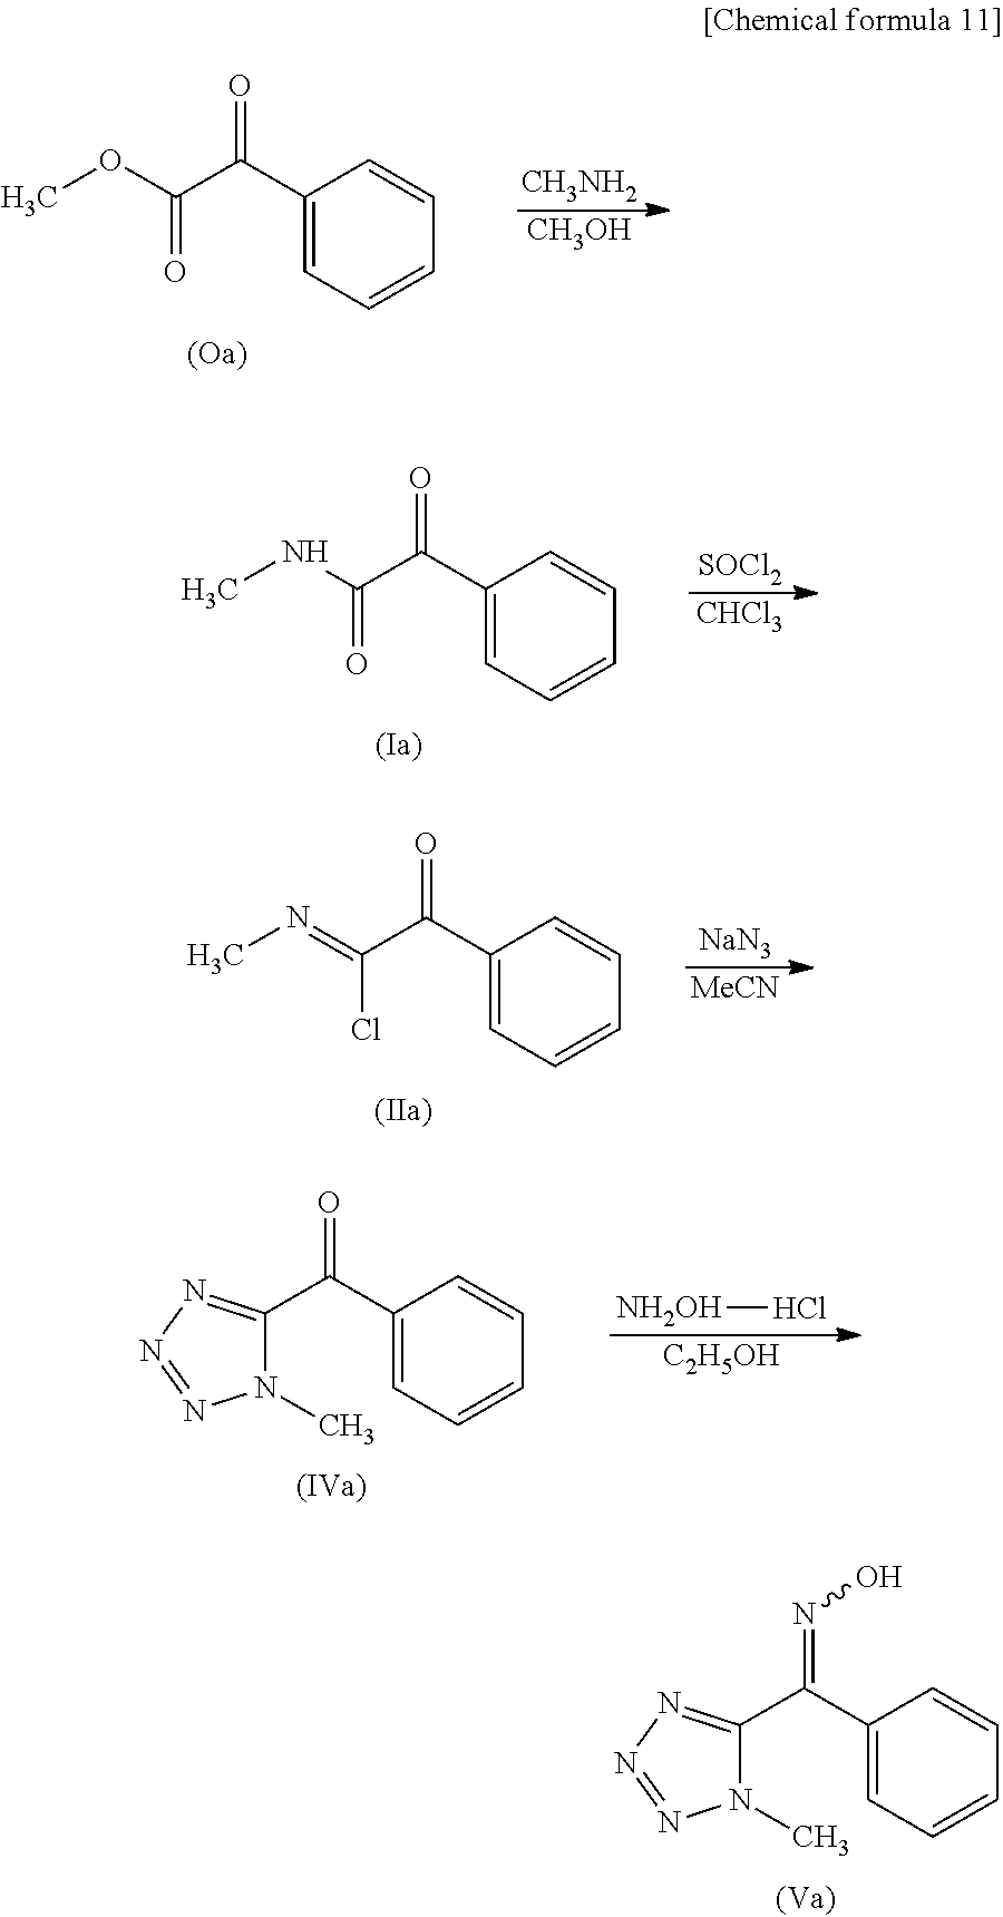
C1(C(=NO)C2=NN=NN2C)=CC=CC=C1.C1(C(C(OC)=O)=O)=CC=CC=C1.[CH3NH2].[CH3OH].C1(C(C(NC)=O)=O)=CC=CC=C1.[SOCl2].[CHCl3].[NaN3].[MeCN].C1(C(C(=NC)Cl)=O)=CC=CC=C1.C1(C(=O)C2=NN=NN2C)=CC=CC=C1.[NH2OH]Cl.[C2H5OH]
